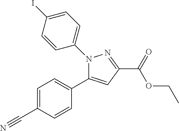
N1(C2=CC=C(I)C=C2)C(C2=CC=C(C#N)C=C2)=CC(C(=O)OCC)=N1
